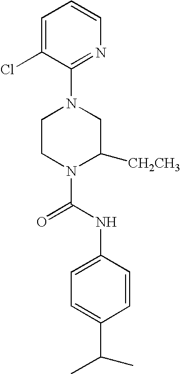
N1(C(NC2=CC=C(C(C)C)C=C2)=O)C([CH2CH3])CN(C2=NC=CC=C2Cl)CC1
